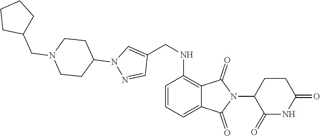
C1=CC(NCC2=CN(C3CCN(CC4CCCC4)CC3)N=C2)=C2C(=O)N(C3C(=O)NC(=O)CC3)C(=O)C2=C1
